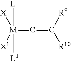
[M](=C=C([R10])[R9])([X])([X1])([L])[L1]
